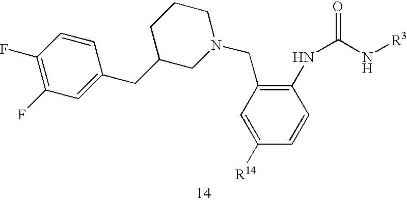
C1C(CC2=CC(F)=C(F)C=C2)CN(CC2=C(NC(N[R3])=O)C=CC([R14])=C2)CC1
